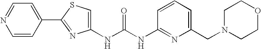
N(C(NC1=NC(CN2CCOCC2)=CC=C1)=O)C1=CSC(C2=CC=NC=C2)=N1
